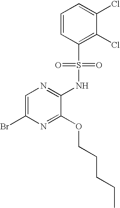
C1=C(Br)N=C(OCCCCC)C(NS(C2=C(Cl)C(Cl)=CC=C2)(=O)=O)=N1
